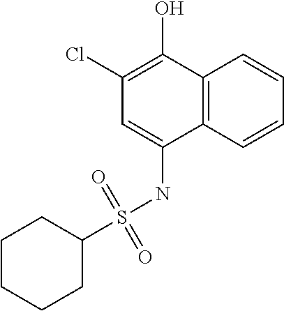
C1CCCCC1S(NC1=CC(Cl)=C(O)C2=C1C=CC=C2)(=O)=O
